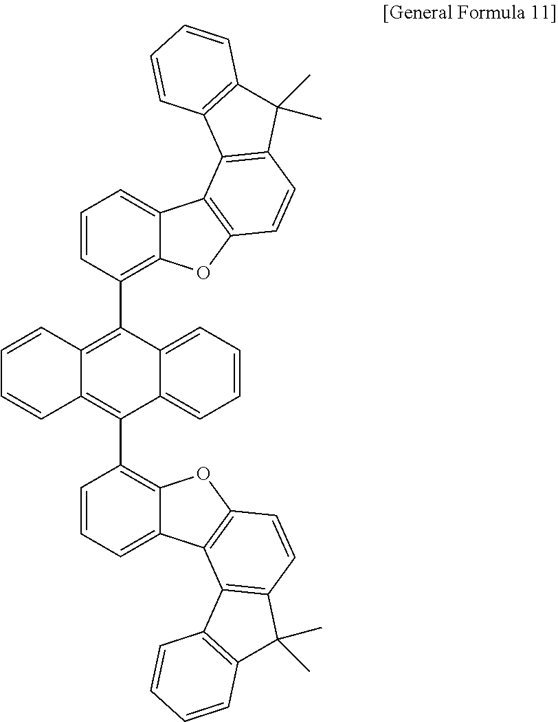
C1=CC2=C(C3=C4C(=CC=C3)C3=C(O4)C=CC4=C3C3=C(C4(C)C)C=CC=C3)C3=CC=CC=C3C(C3=C4C(=CC=C3)C3=C(O4)C=CC4=C3C3=C(C4(C)C)C=CC=C3)=C2C=C1
